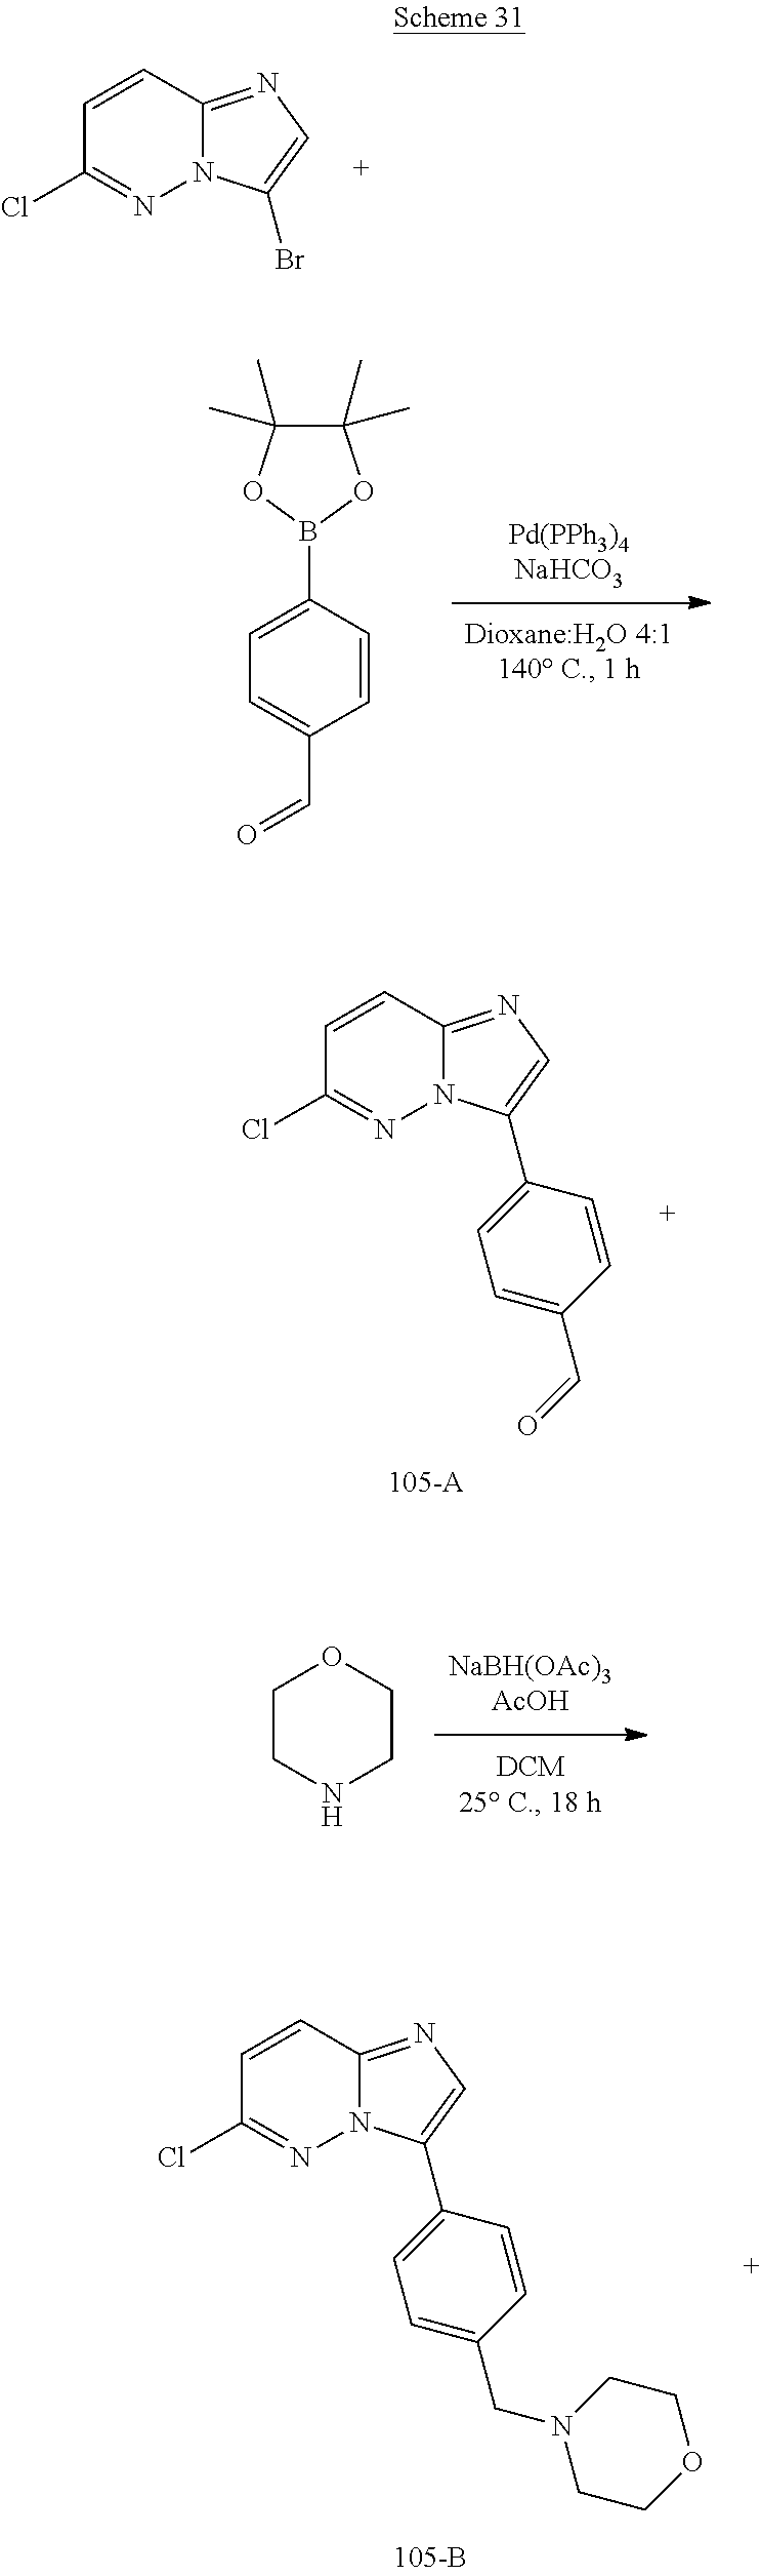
ClC1=NN2C(=NC=C2Br)C=C1.ClC1=NN2C(=NC=C2C2=CC=C(CN3CCOCC3)C=C2)C=C1.C1=C(C=O)C=CC(B2OC(C)(C)C(C)(C)O2)=C1.ClC1=NN2C(=NC=C2C2=CC=C(C=O)C=C2)C=C1.C1CNCCO1
